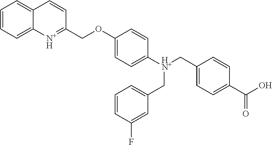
C1=CC=C2C(=C1)C=CC(COC1=CC=C([HN+](CC3=CC=CC(F)=C3)CC3=CC=C(C(=O)O)C=C3)C=C1)=[N+H]2
